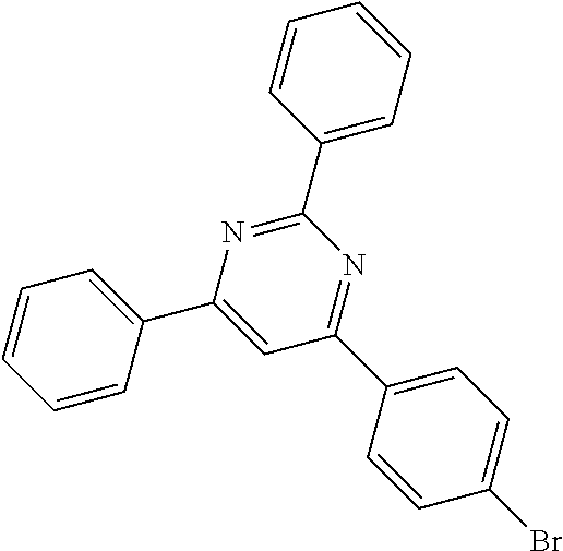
C1=CC(C2=CC(C3=CC=C(Br)C=C3)=NC(C3=CC=CC=C3)=N2)=CC=C1
